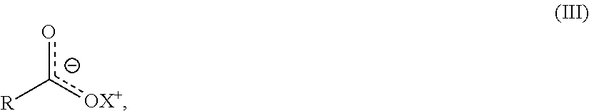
oc([OX+])[R]
